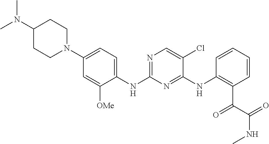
C1(N(C)C)CCN(C2=CC=C(NC3=NC=C(Cl)C(NC4=C(C(=O)C(=O)NC)C=CC=C4)=N3)C([OMe])=C2)CC1
